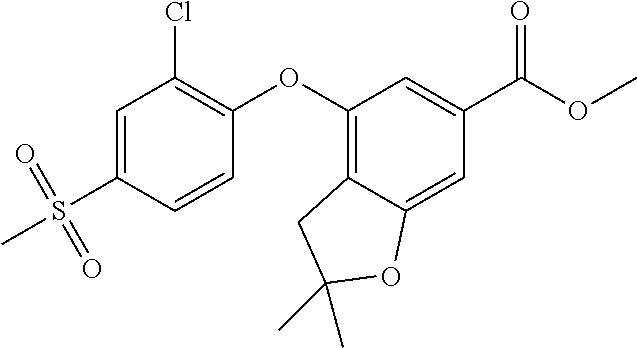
C1=C(S(=O)(=O)C)C=CC(OC2=C3C(=CC(C(OC)=O)=C2)OC(C)(C)C3)=C1Cl
